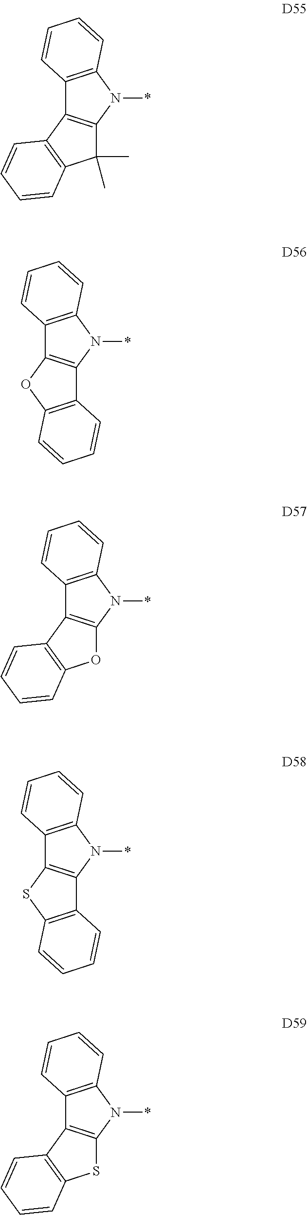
C12=C(N(*)C3=C1C1=C(C3(C)C)C=CC=C1)C=CC=C2.C12=C(N(*)C3=C1OC1=C3C=CC=C1)C=CC=C2.C12=C(N(*)C3=C1C1=C(O3)C=CC=C1)C=CC=C2.C12=C(N(*)C3=C1SC1=C3C=CC=C1)C=CC=C2.C12=C(N(*)C3=C1C1=C(S3)C=CC=C1)C=CC=C2
